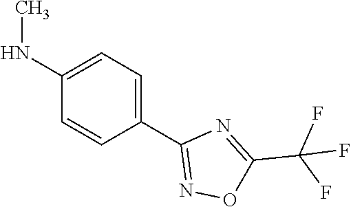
C1(NC)=CC=C(C2=NOC(C(F)(F)F)=N2)C=C1
